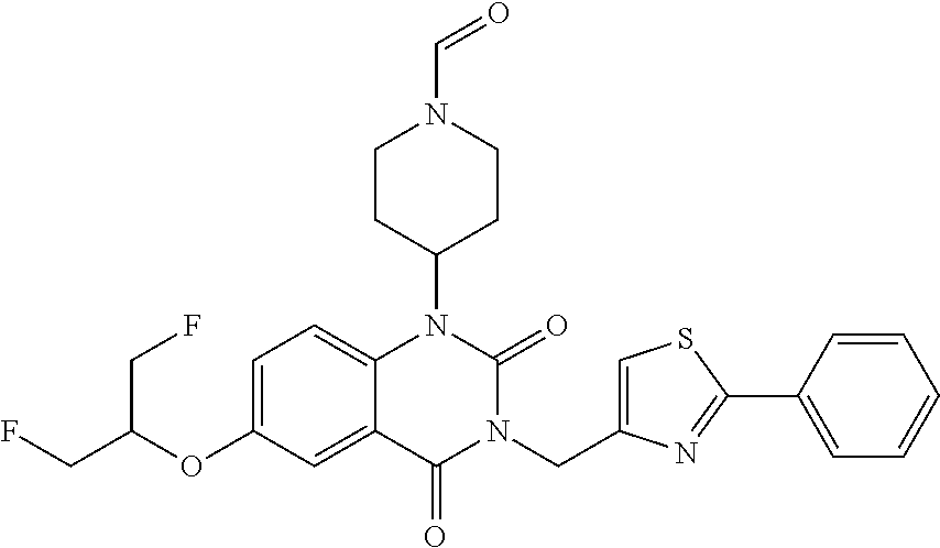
C1=C(OC(CF)CF)C=C2C(=C1)N(C1CCN(C=O)CC1)C(=O)N(CC1=CSC(C3=CC=CC=C3)=N1)C2=O
